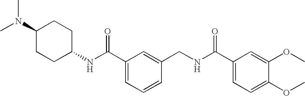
C1(NC(C2=CC=CC(CNC(C3=CC=C(OC)C(OC)=C3)=O)=C2)=O)CCC(N(C)C)CC1
